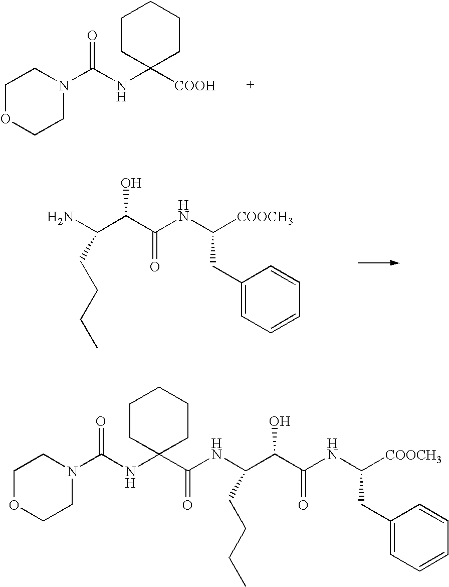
C1OCCN(C(NC2([COOH])CCCCC2)=O)C1.NC(C(C(NC([COOCH3])CC1=CC=CC=C1)=O)O)CCCC.C1OCCN(C(NC2(C(NC(CCCC)C(C(=O)NC([COOCH3])CC3=CC=CC=C3)O)=O)CCCCC2)=O)C1
